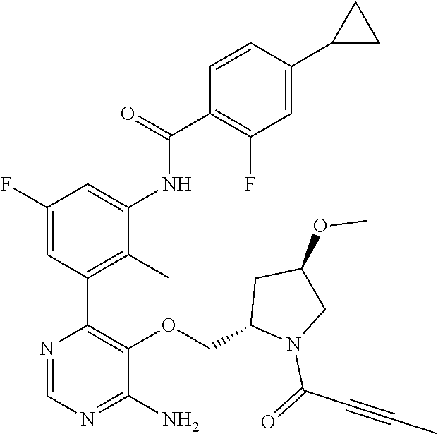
N1=CN=C(N)C(OCC2N(C(=O)C#CC)CC(OC)C2)=C1C1=C(C)C(NC(C2=C(F)C=C(C3CC3)C=C2)=O)=CC(F)=C1
